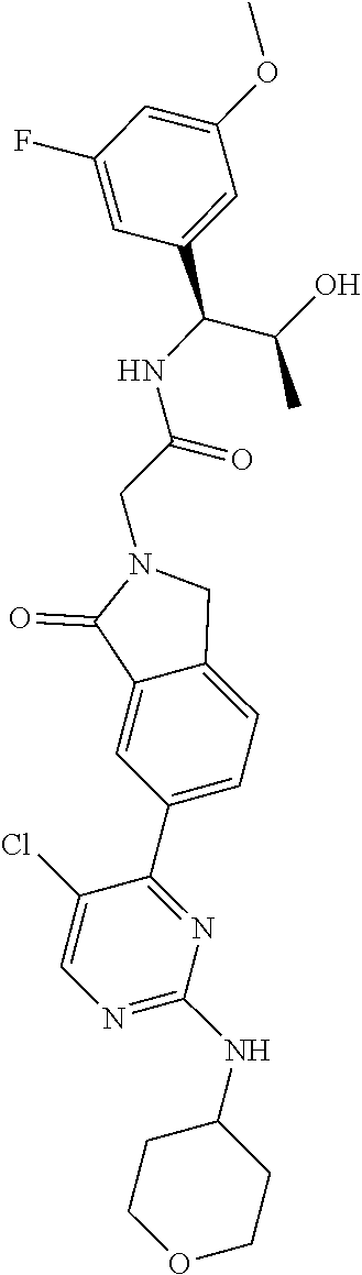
N1=C(NC2CCOCC2)N=C(C2=CC=C3C(=C2)C(=O)N(CC(=O)NC(C(C)O)C2=CC(OC)=CC(F)=C2)C3)C(Cl)=C1
